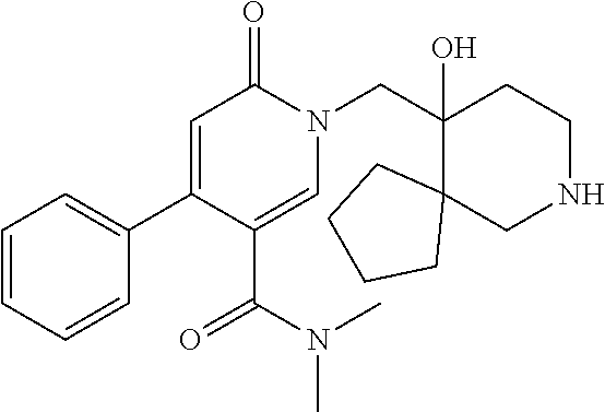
N1(CC2(O)C3(CNCC2)CCCC3)C(=O)C=C(C2=CC=CC=C2)C(C(N(C)C)=O)=C1
